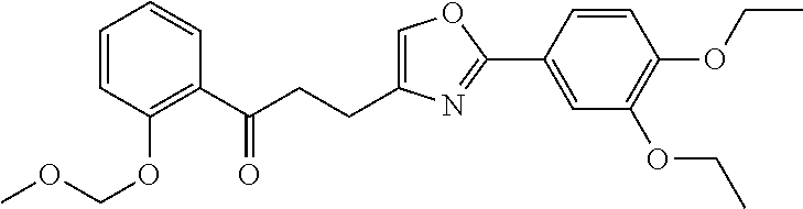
C1=C(CCC(C2=C(OCOC)C=CC=C2)=O)N=C(C2=CC(OCC)=C(OCC)C=C2)O1
